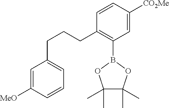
C1=C([MeO])C=CC=C1CCCC1=C(B2OC(C)(C)C(C)(C)O2)C=C([CO2Me])C=C1
